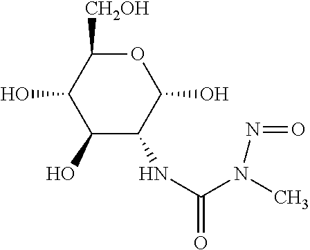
O1C([CH2OH])C(O)C(O)C(NC(N(C)N=O)=O)C1O
